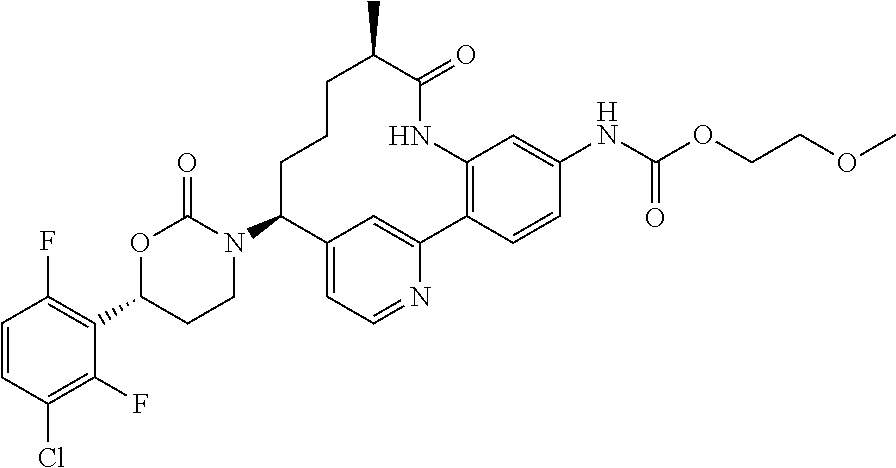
C1=CC(Cl)=C(F)C(C2CCN(C3CCCC(C)C(=O)NC4=C(C5=CC3=CC=N5)C=CC(NC(OCCOC)=O)=C4)C(=O)O2)=C1F
